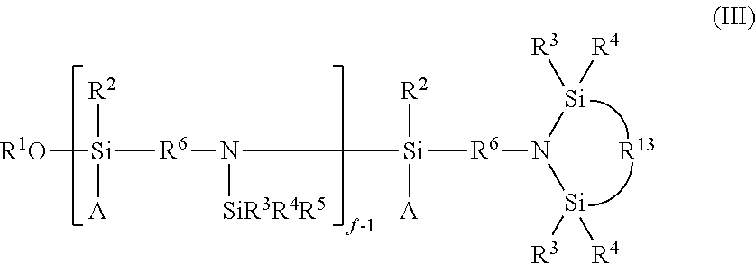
[R1O][Si]([R6]N([Si]([R6]N([Si]([R3])[R4])[Si]([R3])[R4])([R2])[A])[SiR3R4R5])([R2])[A].[R13]
